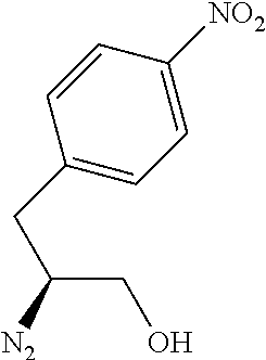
C1(CC(CO)[N2])=CC=C([NO2])C=C1
